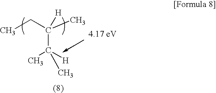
CCC(C)(C([H])(C)C)[H]
